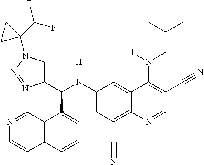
C1(N(C(C2=CN(C3(C(F)F)CC3)N=N2)C2=CC=CC3=C2C=NC=C3)[H])=CC(C#N)=C2C(=C1)C(N(CC(C)(C)C)[H])=C(C#N)C=N2
